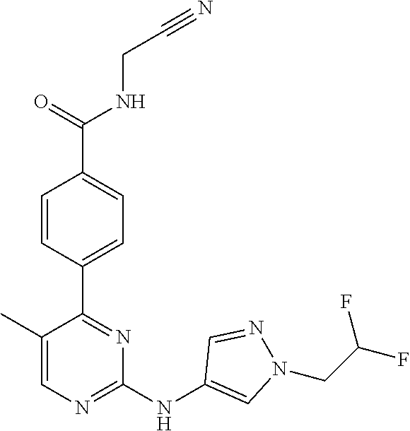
C(CNC(C1=CC=C(C2=NC(NC3=CN(CC(F)F)N=C3)=NC=C2C)C=C1)=O)#N
